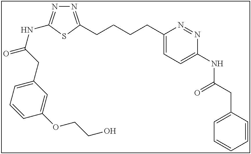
N1=C(CCCCC2=CC=C(NC(CC3=CC=CC=C3)=O)N=N2)SC(NC(=O)CC2=CC=CC(OCCO)=C2)=N1
